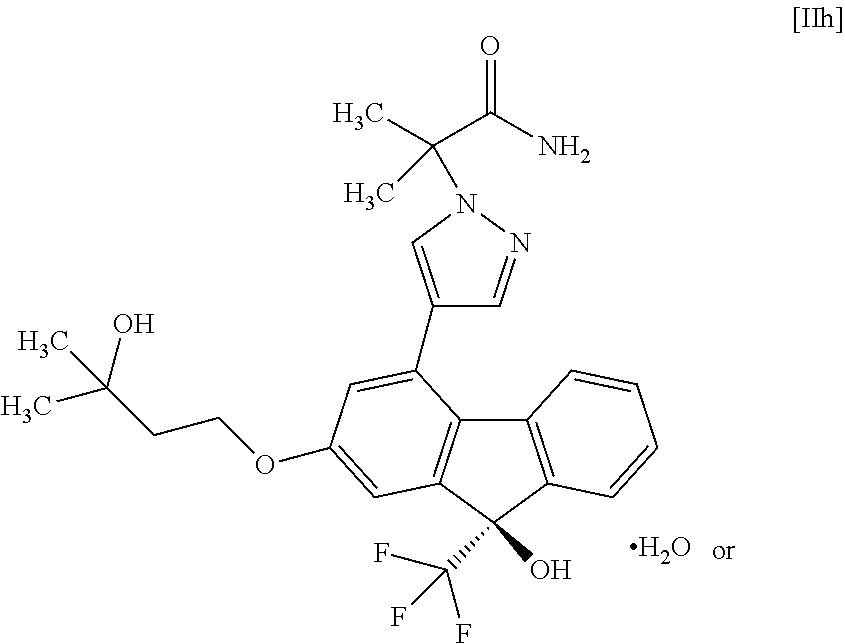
C12=C(C(O)(C(F)(F)F)C3=C1C(C1=CN(C(C(=O)N)(C)C)N=C1)=CC(OCCC(C)(O)C)=C3)C=CC=C2.O
